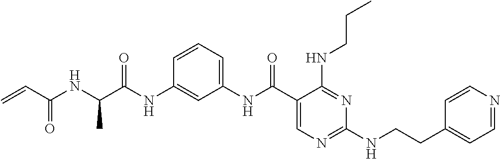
C1(NC(C2=CN=C(NCCC3=CC=NC=C3)N=C2NCCC)=O)=CC=CC(NC(C(NC(C=C)=O)C)=O)=C1
